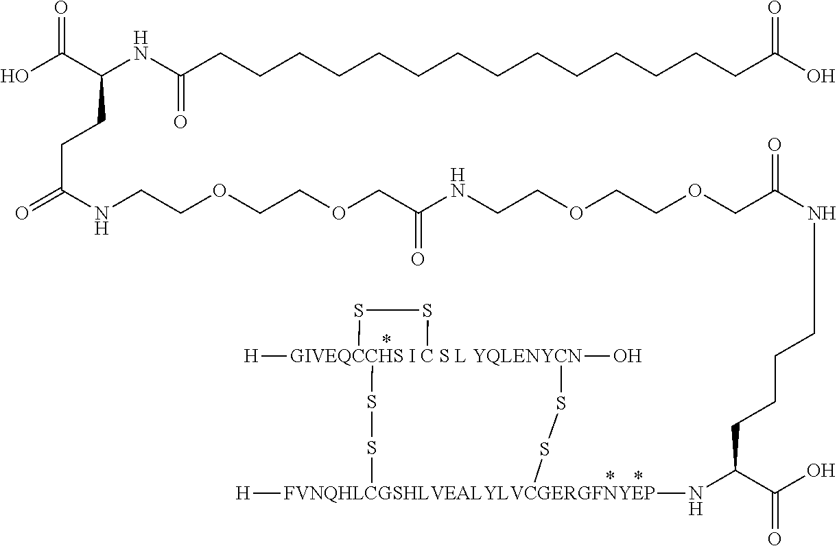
[GIVEQCCHS I C S L YQLENYCN]12([H])(O)(SS[FVNQHLCGSHLVEALYLVCGERGFNYEP]([H])(NC(C(O)=O)CCCCNC(COCCOCCNC(COCCOCCNC(=O)CCC(C(O)=O)NC(CCCCCCCCCCCCCCC(O)=O)=O)=O)=O)SS1)SS2
